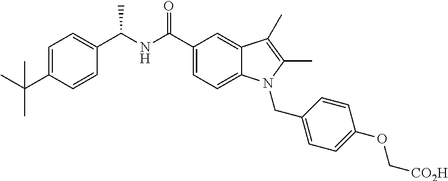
C1=C(C(C)(C)C)C=CC(C(NC(C2=CC=C3C(=C2)C(C)=C(C)N3CC2=CC=C(OC[CO2H])C=C2)=O)C)=C1
